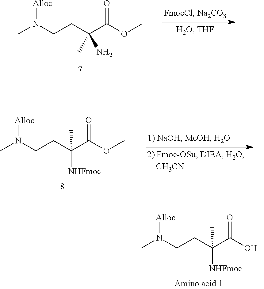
CN(CCC(C(OC)=O)(N)C)[Alloc].CN(CCC(C(OC)=O)([NHFmoc])C)[Alloc].CN(CCC(C(O)=O)([NHFmoc])C)[Alloc]
